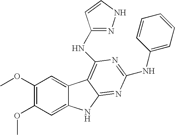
C1(OC)=C(OC)C=C2C(=C1)C1=C(NC3=NNC=C3)N=C(NC3=CC=CC=C3)N=C1N2
